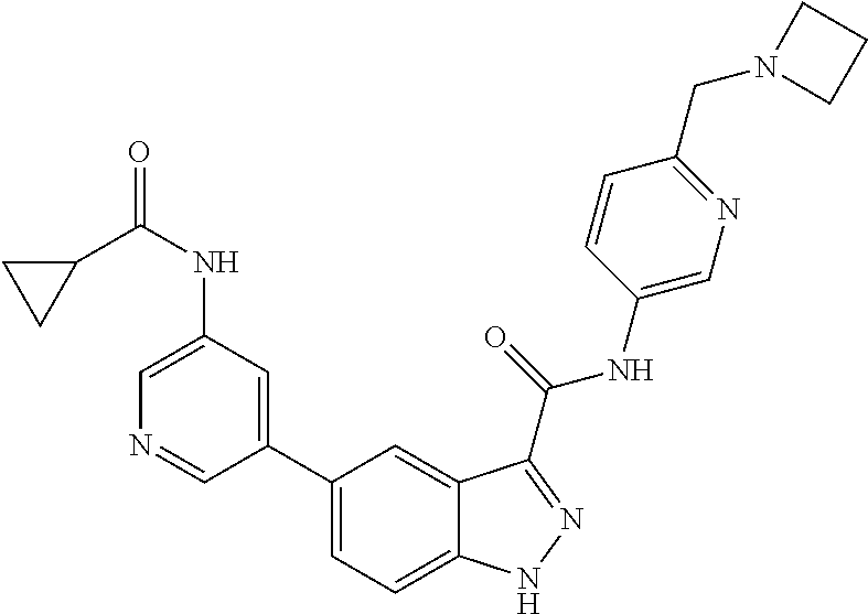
C1(NC(C2CC2)=O)=CN=CC(C2=CC=C3C(=C2)C(C(NC2=CN=C(CN4CCC4)C=C2)=O)=NN3)=C1
